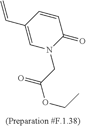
C1=CC(C=C)=CN(CC(=O)OCC)C1=O
